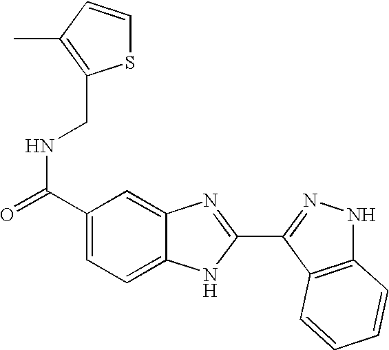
C1(C(=O)NCC2=C(C)C=CS2)=CC=C2C(=C1)N=C(C1=NNC3=C1C=CC=C3)N2
